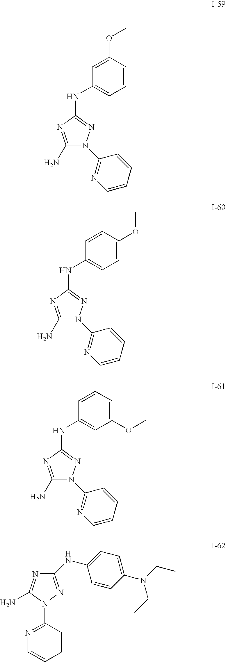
C1(N)=NC(NC2=CC=CC(OCC)=C2)=NN1C1=NC=CC=C1.C1(N)=NC(NC2=CC=C(OC)C=C2)=NN1C1=NC=CC=C1.C1(N)=NC(NC2=CC(OC)=CC=C2)=NN1C1=NC=CC=C1.C1(NC2=CC=C(N(CC)CC)C=C2)=NN(C2=NC=CC=C2)C(N)=N1
